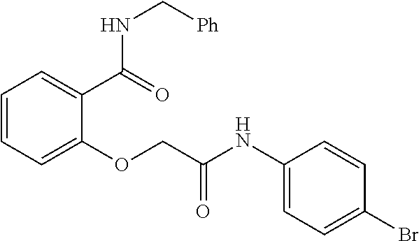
C1=CC=C(OCC(NC2=CC=C(Br)C=C2)=O)C(C(NC[Ph])=O)=C1
